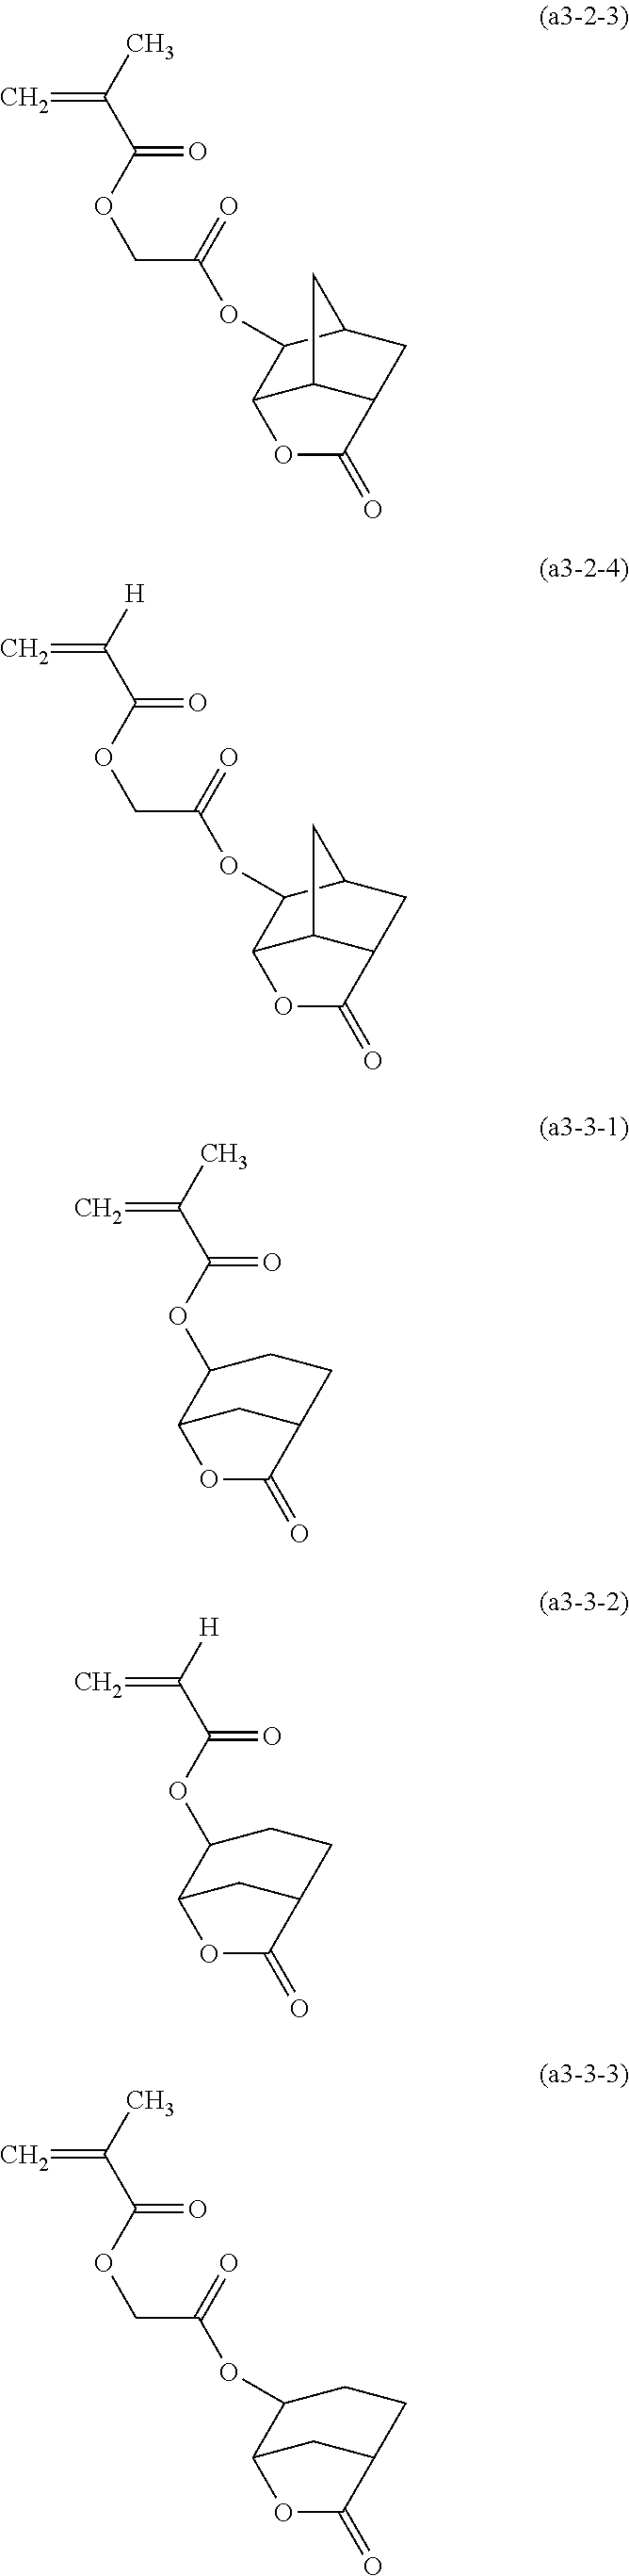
C=C(C)C(OCC(OC1C2C3C(CC1C3)C(=O)O2)=O)=O.C=C([H])C(OCC(OC1C2C3C(CC1C3)C(=O)O2)=O)=O.C=C(C)C(OC1C2CC(CC1)C(=O)O2)=O.C=C([H])C(OC1C2CC(CC1)C(=O)O2)=O.C=C(C)C(OCC(OC1C2CC(CC1)C(=O)O2)=O)=O
